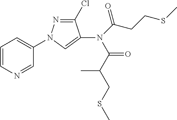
C1=CN=CC(N2N=C(Cl)C(N(C(CCSC)=O)C(C(C)CSC)=O)=C2)=C1
